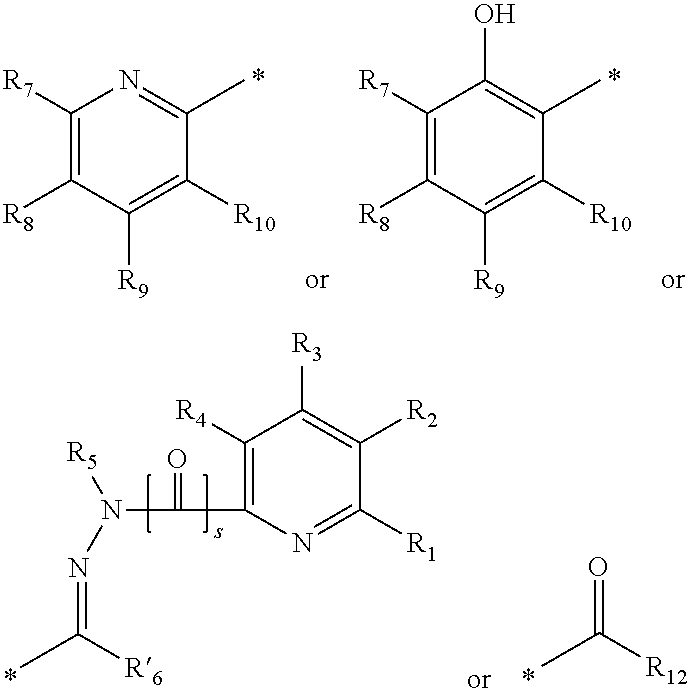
C1([R7])=C([R8])C([R9])=C([R10])C(C)=N1.C1([R7])=C([R8])C([R9])=C([R10])C(C)=C1O.N(=C([R6])C)N([R5])C(=O)C1=C([R4])C([R3])=C([R2])C([R1])=N1.CC([R12])=O
